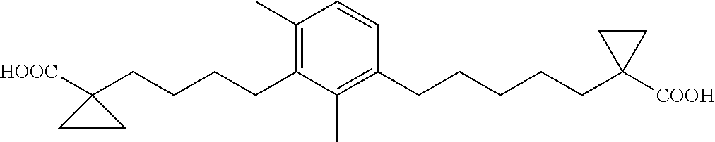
C(CCCC1([HOOC])CC1)C1=C(C)C=CC(CCCCCC2([COOH])CC2)=C1C
